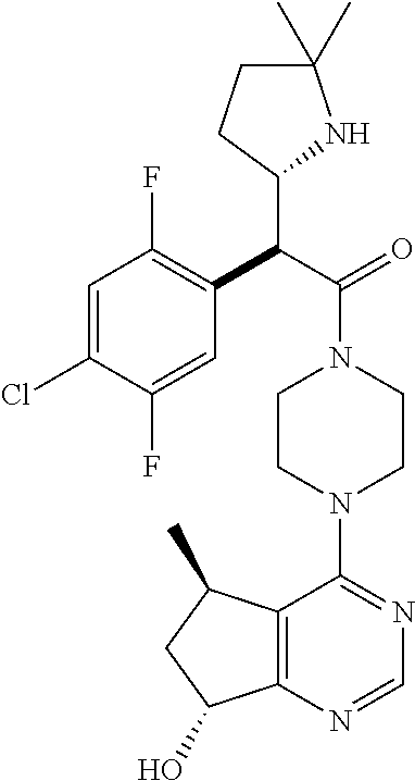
C1=C(Cl)C(F)=CC(C(C(=O)N2CCN(C3=NC=NC4=C3C(C)CC4O)CC2)C2NC(C)(C)CC2)=C1F
